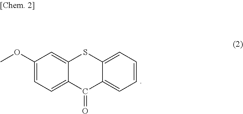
C12=CC(OC)=CC=C1C(=O)C1=CC=CC=C1S2
